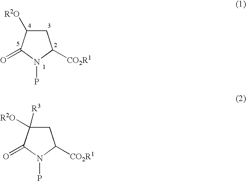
C1([R2O])CC([CO2R1])N(P)C1=O.C1([R2O])([R3])CC([CO2R1])N(P)C1=O
